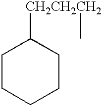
C1CCCCC1[CH2CH2CH2]C
